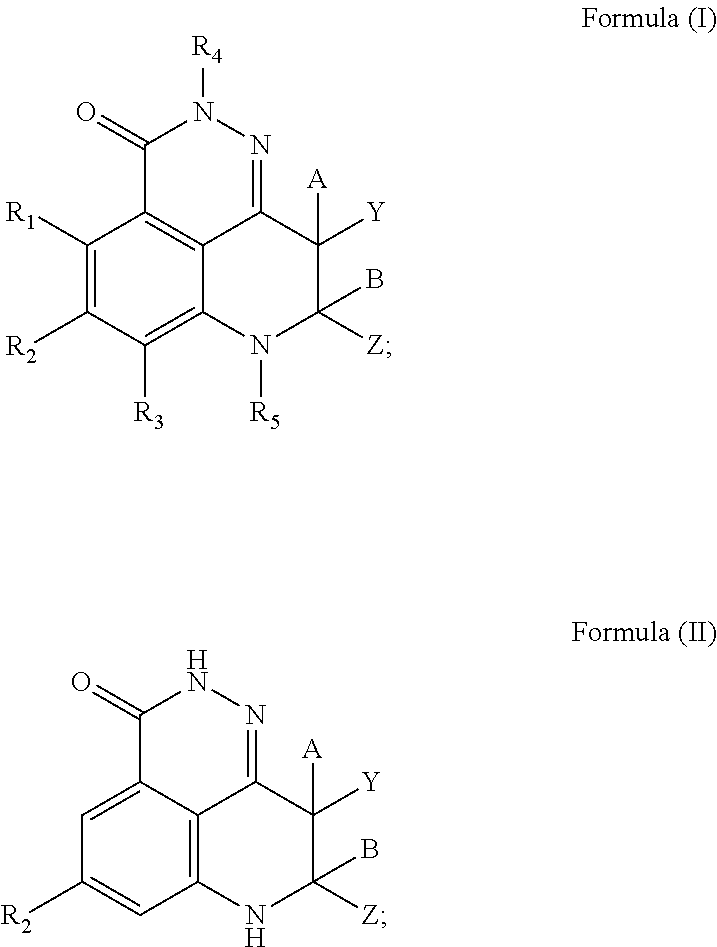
C1(=O)C2=C3C(=NN1[R4])C([Y])([A])C(B)([Z])N([R5])C3=C([R3])C([R2])=C2[R1].C1(=O)C2=CC([R2])=CC3=C2C(=NN1)C([Y])([A])C(B)([Z])N3
